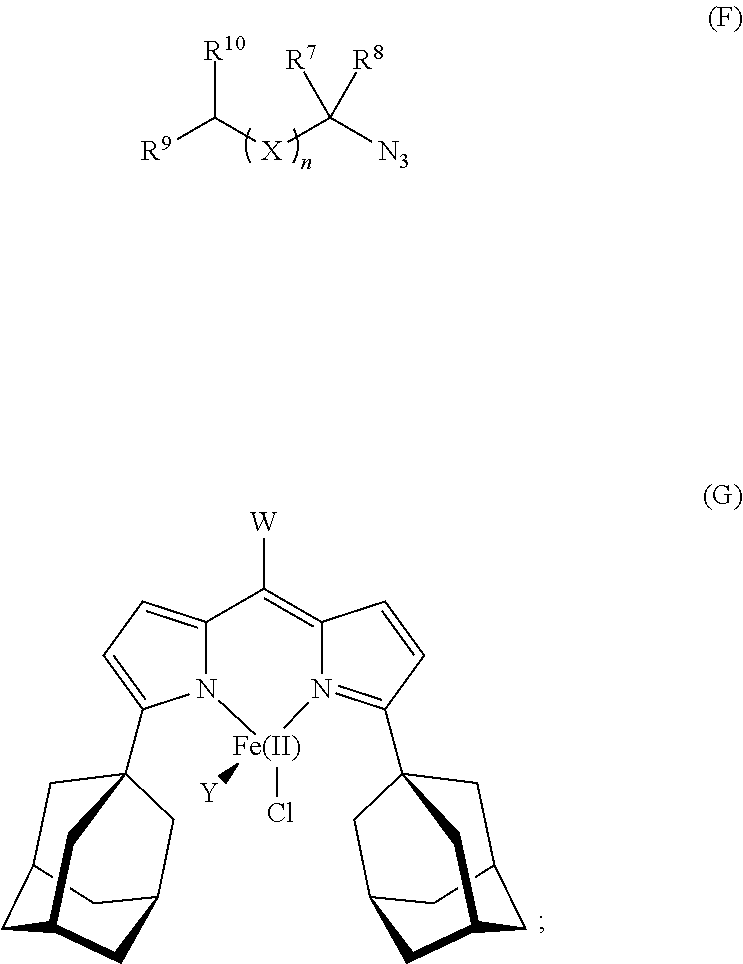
[R10]C([X]C([N3])([R8])[R7])[R9].[W]C1=C2N(=C(C34CC5CC(CC(C3)C5)C4)C=C2)[Fe](Cl)([Y])N2C1=CC=C2C12CC3CC(CC(C1)C3)C2
